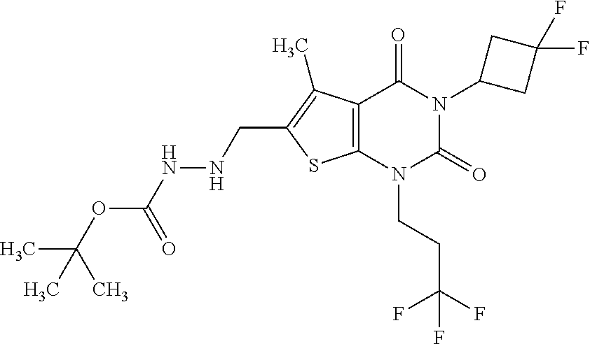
C12=C(N(CCC(F)(F)F)C(=O)N(C3CC(F)(F)C3)C1=O)SC(CNNC(OC(C)(C)C)=O)=C2C
